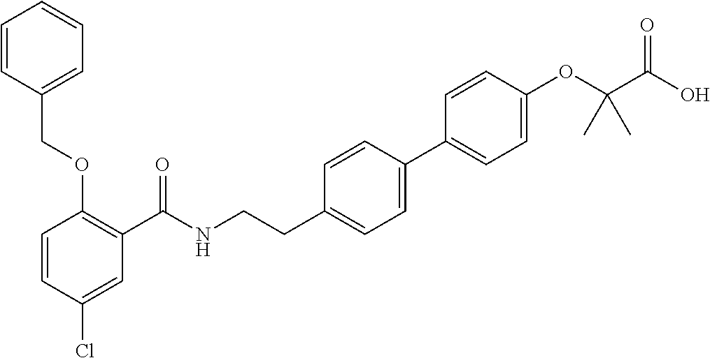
C1=CC(Cl)=CC(C(NCCC2=CC=C(C3=CC=C(OC(C(O)=O)(C)C)C=C3)C=C2)=O)=C1OCC1=CC=CC=C1
